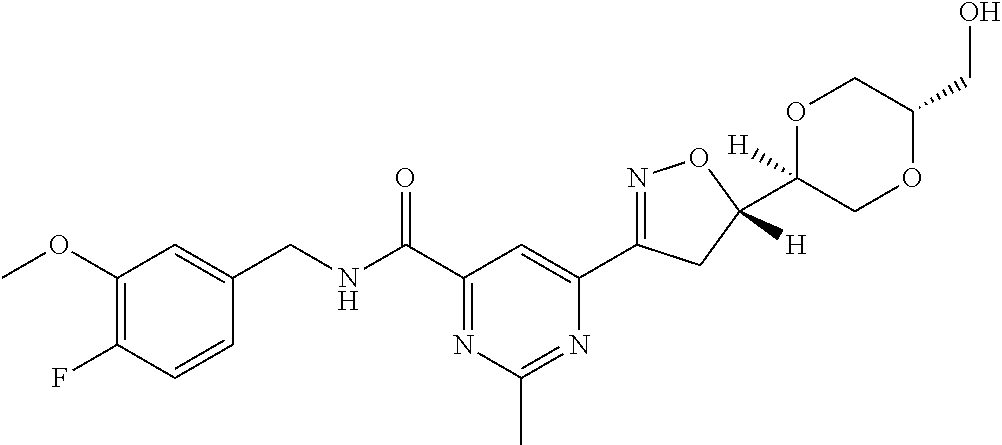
C1(CNC(C2=NC(C)=NC(C3=NOC(C4([H])COC(CO)CO4)([H])C3)=C2)=O)=CC(OC)=C(F)C=C1
